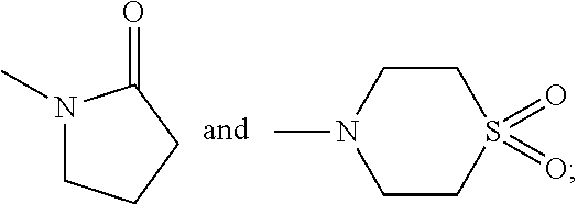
N1(C)CCCC1=O.C1CN(C)CCS1(=O)=O
